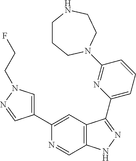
C1(C2=CN(CCF)N=C2)=CC2=C(C=N1)NN=C2C1=CC=CC(N2CCCNCC2)=N1
